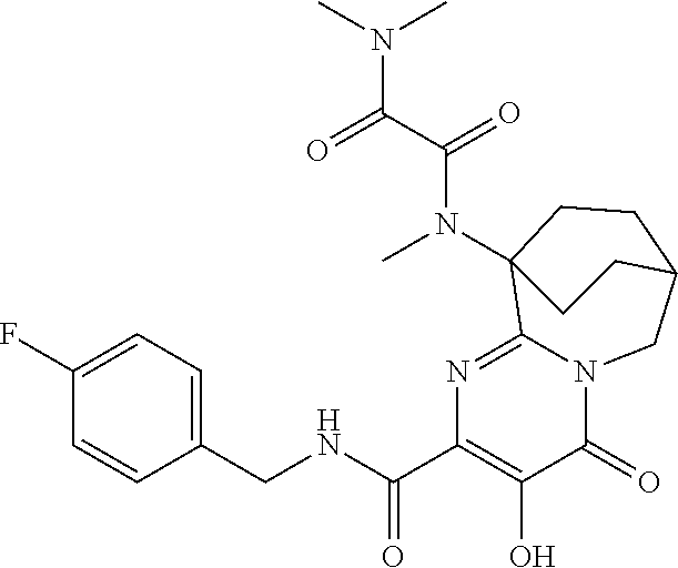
C1(F)=CC=C(CNC(C2=C(O)C(=O)N3C(=N2)C2(N(C)C(C(=O)N(C)C)=O)CCC(C3)CC2)=O)C=C1
